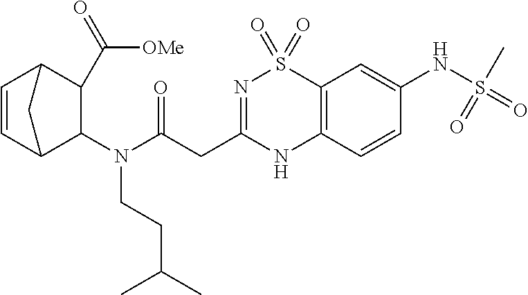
C1(N(C(CC2=NS(=O)(=O)C3=C(N2)C=CC(NS(=O)(C)=O)=C3)=O)CCC(C)C)C2C=CC(C1C([OMe])=O)C2
